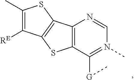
C12=C(C([G]C)=N(C)C=N1)SC1=C2SC(C)=C1[RE]
